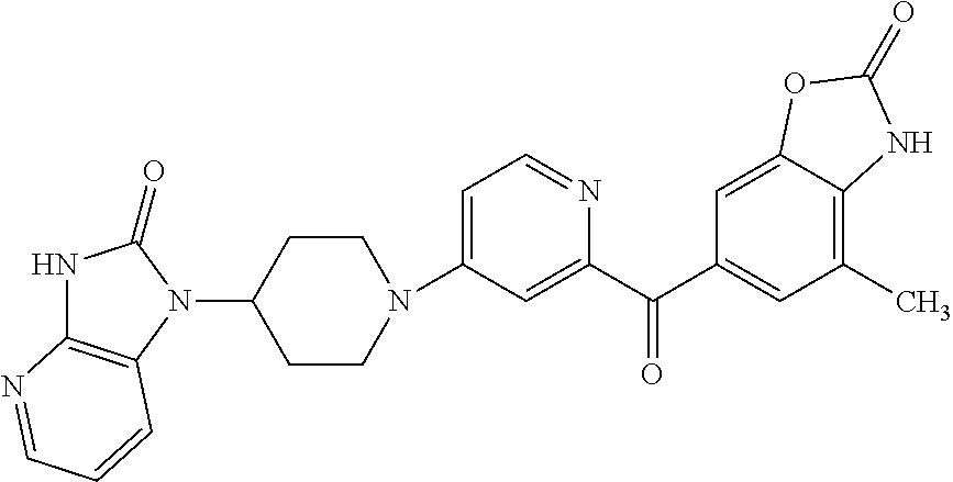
C1(N2CCC(N3C4=C(NC3=O)N=CC=C4)CC2)=CC=NC(C(C2=CC(C)=C3C(=C2)OC(=O)N3)=O)=C1
